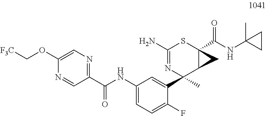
C1(OC[F3C])=CN=C(C(NC2=CC=C(F)C(C3(C)C4C(C(NC5(C)CC5)=O)(SC(N)=N3)C4)=C2)=O)C=N1
